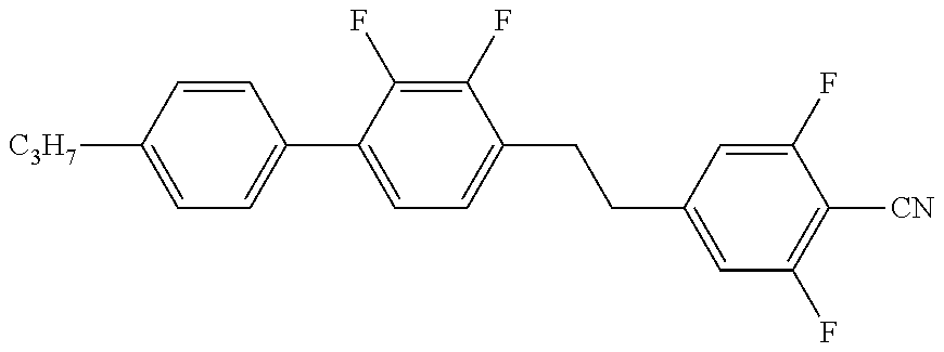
C1=C([C3H7])C=CC(C2=CC=C(CCC3=CC(F)=C([CN])C(F)=C3)C(F)=C2F)=C1
